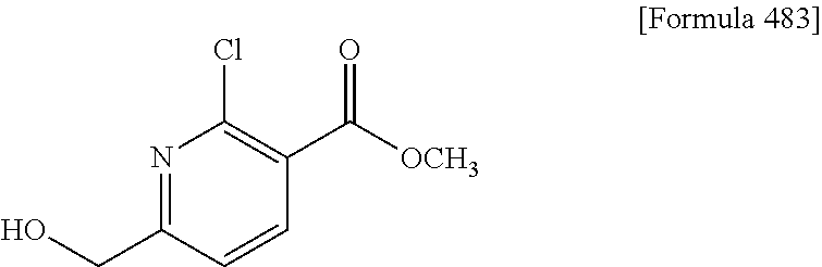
N1=C(CO)C=CC(C([OCH3])=O)=C1Cl
